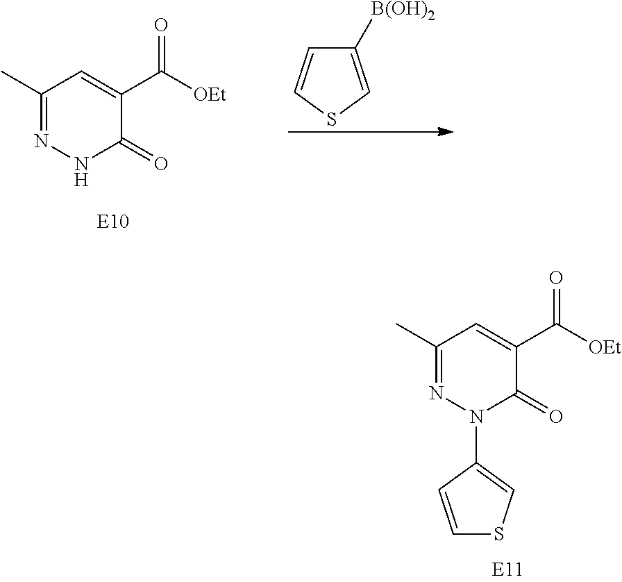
C1(C)=NN(C2=CSC=C2)C(=O)C(C([OEt])=O)=C1.C1(C)=NNC(=O)C(C([OEt])=O)=C1.C1([B(OH)2])=CSC=C1
